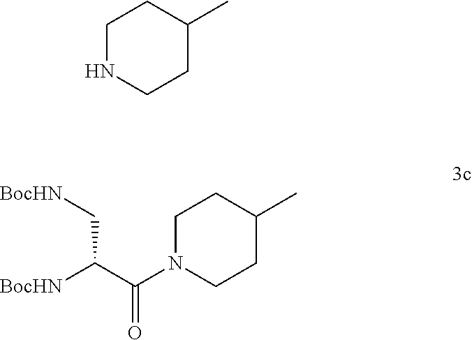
C1NCCC(C)C1.C1N(C(C([BocHN])C[BocHN])=O)CCC(C)C1
